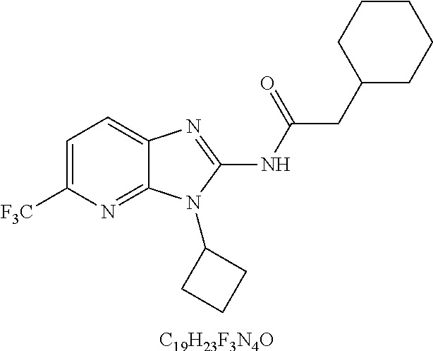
C1=C([F3C])N=C2C(=C1)N=C(NC(CC1CCCCC1)=O)N2C1CCC1.[C19H23F3N4O]
